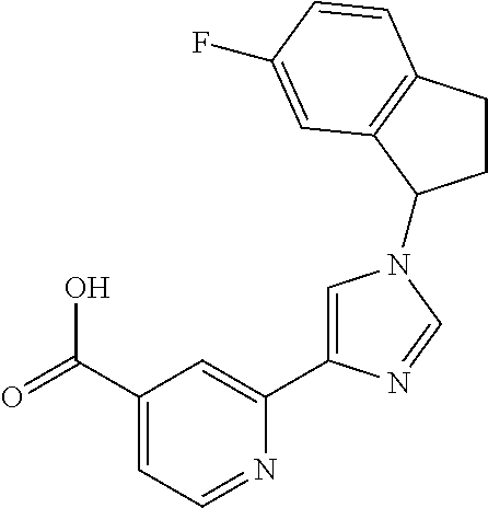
C1(C(=O)O)=CC=NC(C2=CN(C3CCC4=C3C=C(F)C=C4)C=N2)=C1
